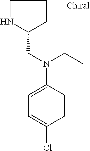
C1(CN(C2=CC=C(Cl)C=C2)CC)NCCC1
